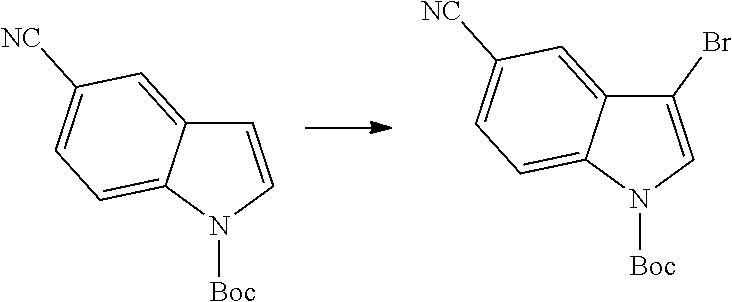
C1=CN([Boc])C2=CC=C([NC])C=C12.C1(Br)=CN([Boc])C2=CC=C([NC])C=C12
